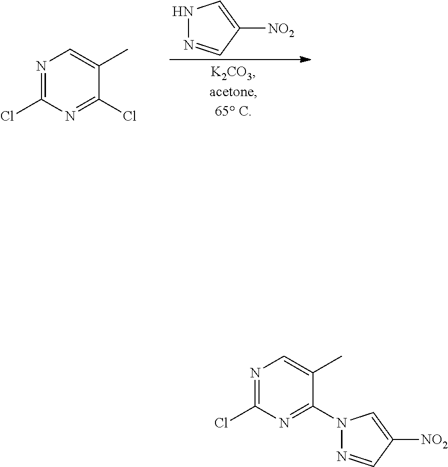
N1=C(Cl)N=C(Cl)C(C)=C1.N1N=CC([NO2])=C1.N1=C(Cl)N=C(N2N=CC([NO2])=C2)C(C)=C1
